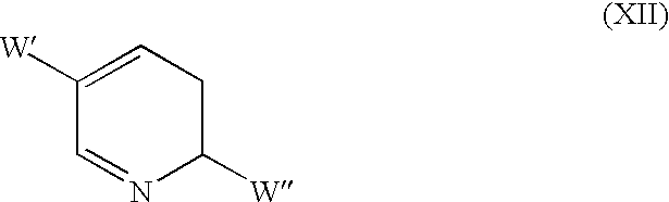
C1([W])=CCC([W])N=C1
